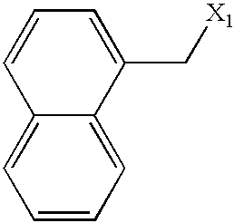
C12=CC=CC=C1C(C[X1])=CC=C2
